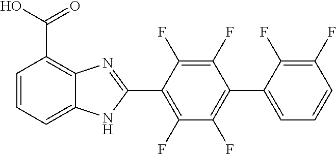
C1(F)=C(C2=NC3=C(C(O)=O)C=CC=C3N2)C(F)=C(F)C(C2=CC=CC(F)=C2F)=C1F
